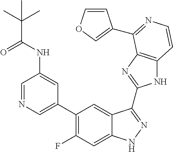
C1=C(C2=C(F)C=C3C(=C2)C(C2=NC4=C(N2)C=CN=C4C2=COC=C2)=NN3)C=C(NC(=O)C(C)(C)C)C=N1
